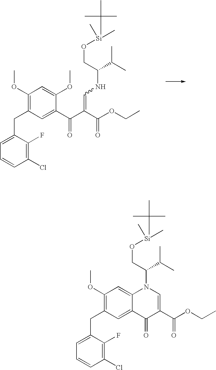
C1(OC)=C(CC2=CC=CC(Cl)=C2F)C=C(C(=O)C(C(OCC)=O)=CNC(C(C)C)CO[Si](C)(C)C(C)(C)C)C(OC)=C1.C1(OC)=C(CC2=CC=CC(Cl)=C2F)C=C2C(=C1)N(C(C(C)C)CO[Si](C)(C)C(C)(C)C)C=C(C(OCC)=O)C2=O
